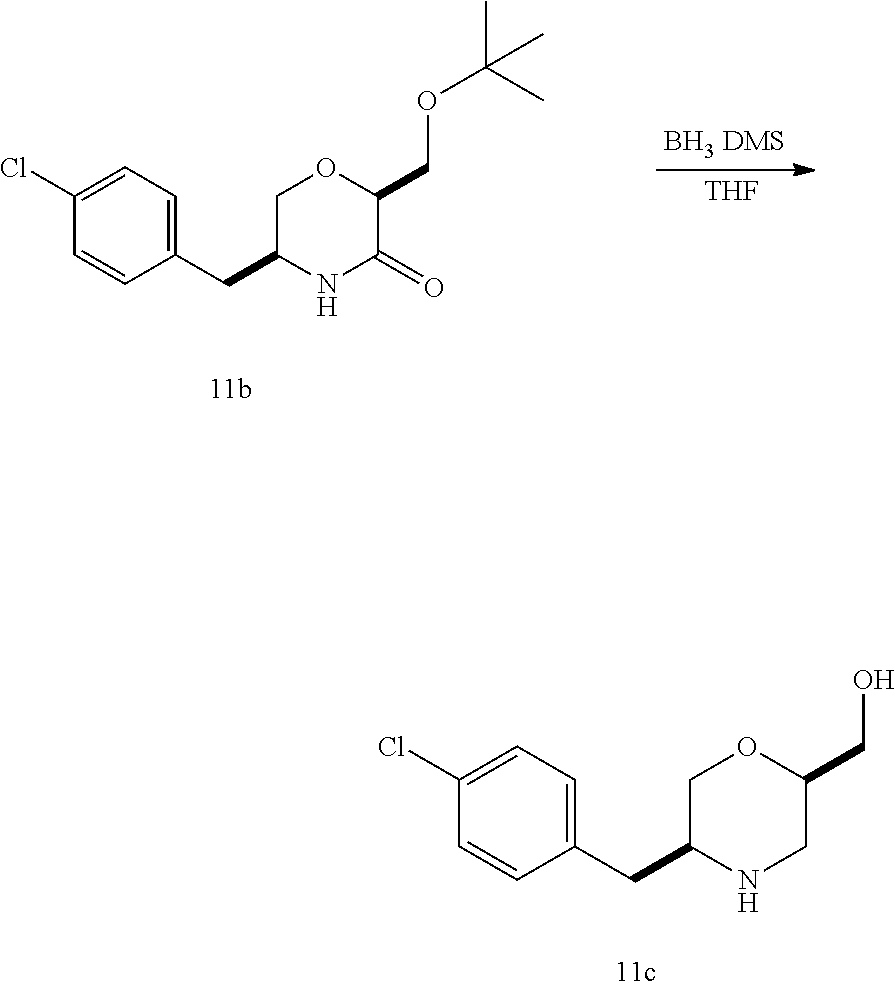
C1(Cl)=CC=C(CC2NC(=O)C(COC(C)(C)C)OC2)C=C1.[THF].C1(Cl)=CC=C(CC2NCC(CO)OC2)C=C1
